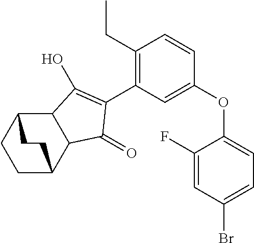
C1(CC)=C(C2=C(O)C3C(C2=O)C2CCC3CC2)C=C(OC2=CC=C(Br)C=C2F)C=C1
